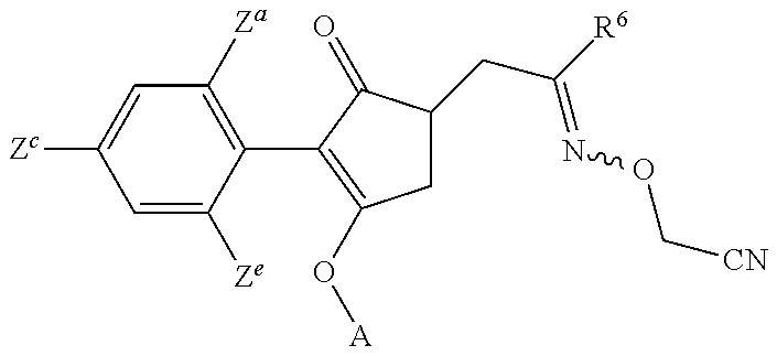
C1=C([Ze])C(C2=C(O[A])CC(CC(=NOC[CN])[R6])C2=O)=C([Za])C=C1[Zc]
